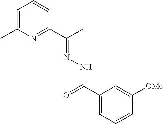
C1=C(C)N=C(C(C)=NNC(=O)C2=CC=CC([OMe])=C2)C=C1
